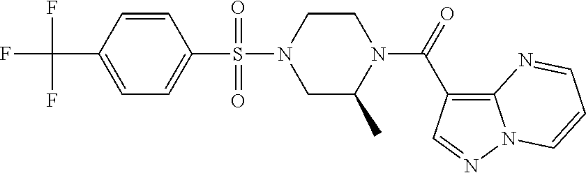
C1(C(F)(F)F)=CC=C(S(N2CC(C)N(C(=O)C3=C4N(N=C3)C=CC=N4)CC2)(=O)=O)C=C1
